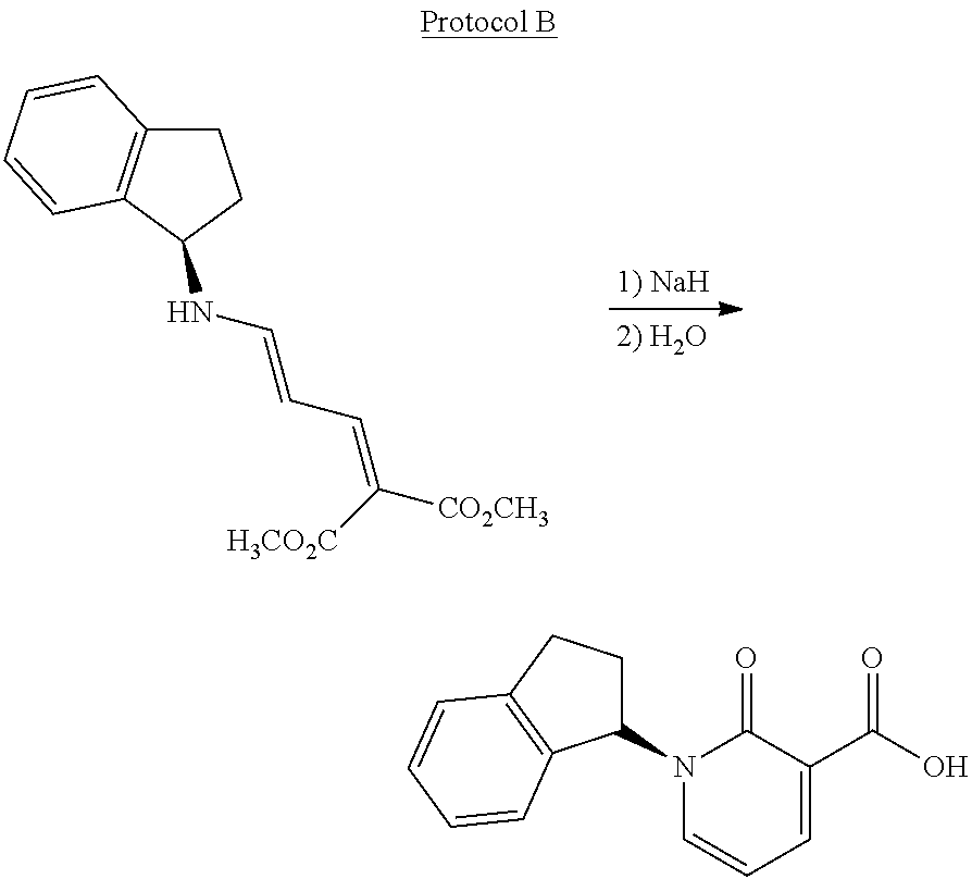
N(C=CC=C([CO2CH3])[H3CO2C])C1C2=C(CC1)C=CC=C2.C1=CC=C(C(O)=O)C(=O)N1C1CCC2=C1C=CC=C2
